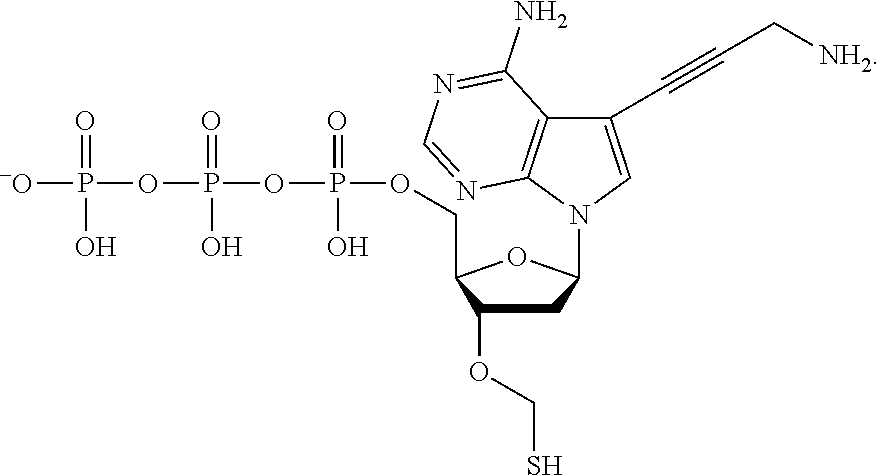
C1C(OCS)C(COP(OP(O)(=O)OP(O)(=O)[-O])(=O)O)OC1N1C=C(C#CC[NH2])C2=C1N=CN=C2N
